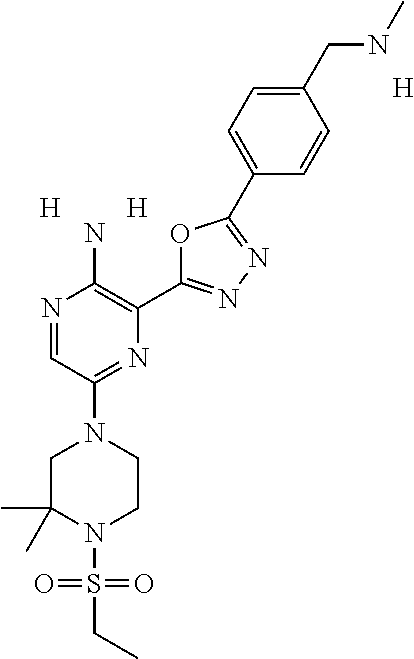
C1C(C)(C)N(S(=O)(=O)CC)CCN1C1=NC(C2=NN=C(C3=CC=C(CNC)C=C3)O2)=C(N)N=C1.[H].[H].[H]
